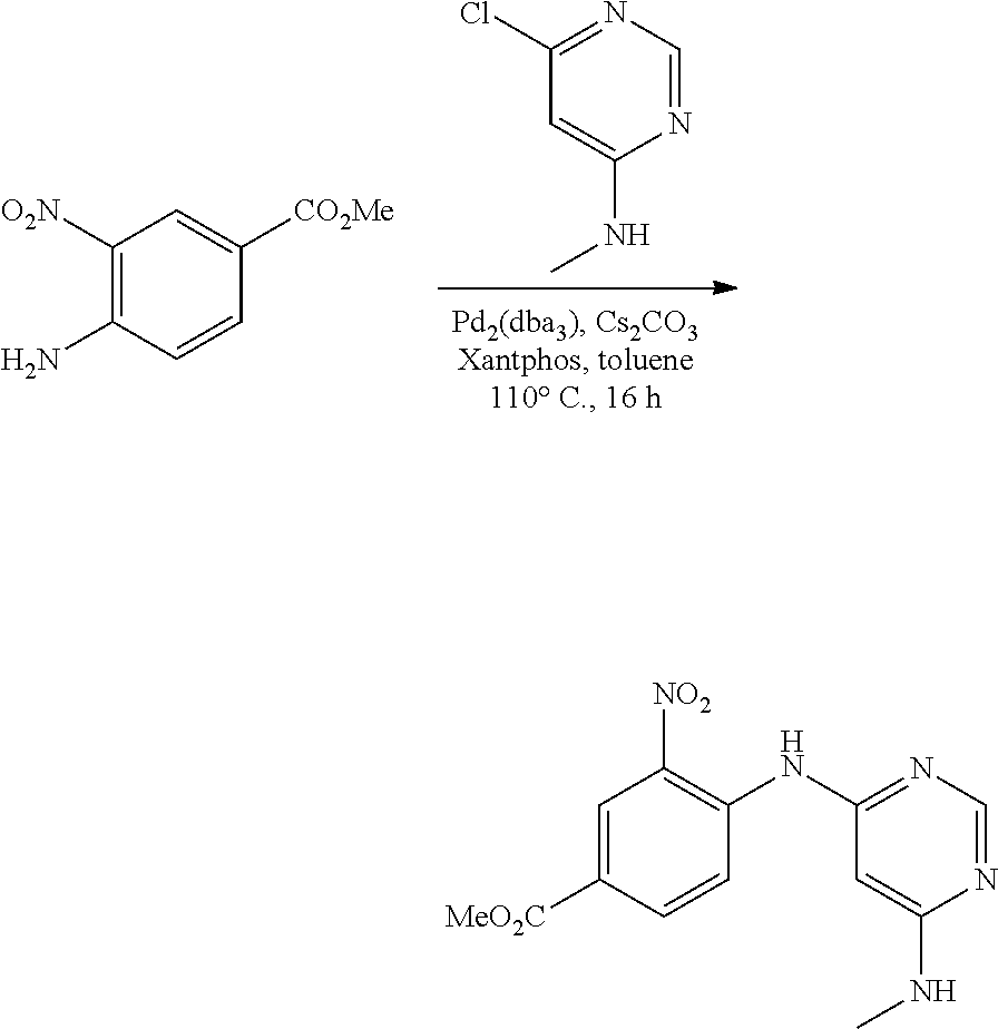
C1=C(NC)N=CN=C1Cl.C1([O2N])=C(N)C=CC([CO2Me])=C1.C1=C([MeO2C])C=CC(NC2=NC=NC(NC)=C2)=C1[NO2]
